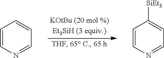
C1=CN=CC=C1.C1=CN=CC=C1[SiEt3]
